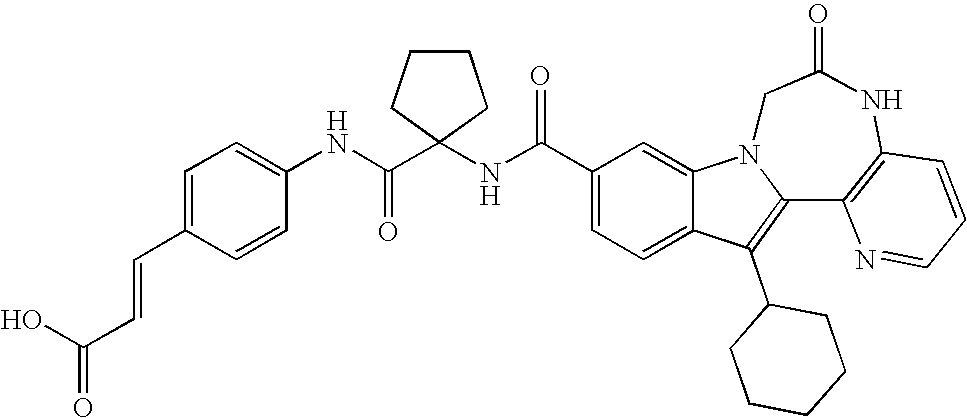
C1(C(NC2(C(NC3=CC=C(C=CC(=O)O)C=C3)=O)CCCC2)=O)=CC=C2C(=C1)N1C(=C2C2CCCCC2)C2=C(NC(=O)C1)C=CC=N2
